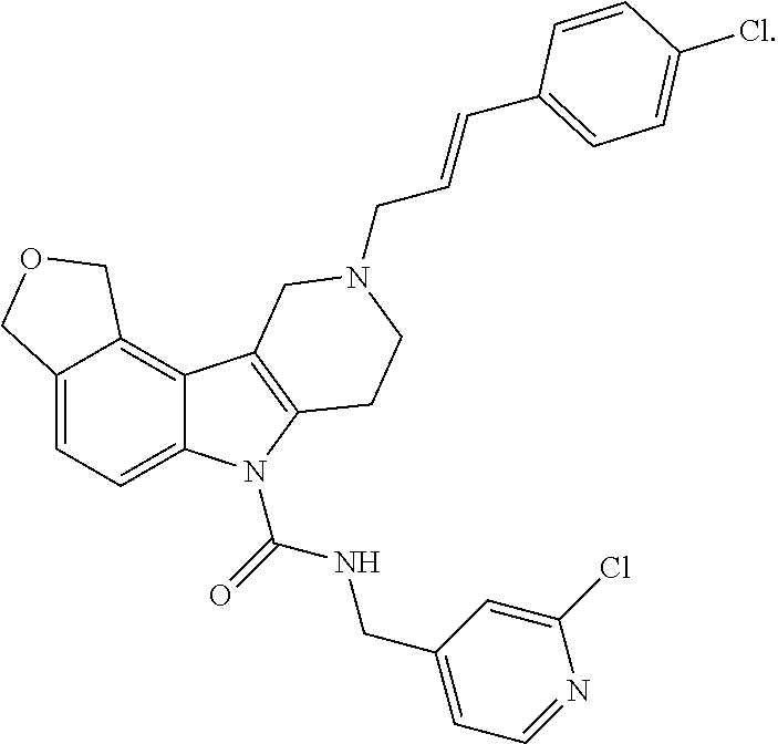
C1=C2C(=C3C(=C1)N(C(=O)NCC1=CC=NC(Cl)=C1)C1=C3CN(CC=CC3=CC=C(Cl)C=C3)CC1)COC2
